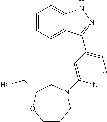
C1=CC=C2C(=C1)NN=C2C1=CC=NC(N2CCCOC(CO)C2)=C1
